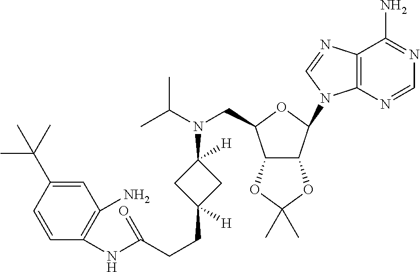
C12C(C(N3C4=C(N=C3)C(N)=NC=N4)OC1CN(C(C)C)C1([H])CC(CCC(NC3=C(N)C=C(C(C)(C)C)C=C3)=O)([H])C1)OC(C)(C)O2
